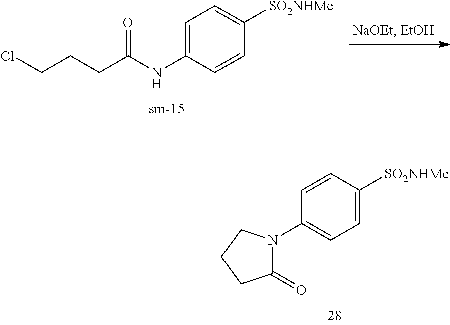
C1(N2C(=O)CCC2)=CC=C([SO2NHMe])C=C1.C1=C(NC(CCCCl)=O)C=CC([SO2NHMe])=C1
